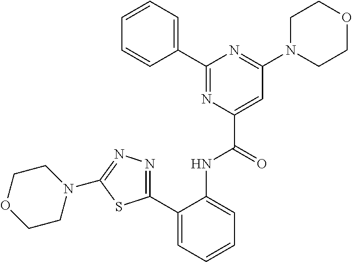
C1=CC=CC(C2=NC(C(=O)NC3=CC=CC=C3C3=NN=C(N4CCOCC4)S3)=CC(N3CCOCC3)=N2)=C1
